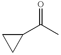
C1CC1C(C)=O
